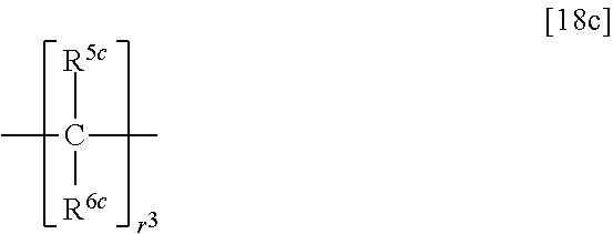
CC([R5c])(C)[R6c]
